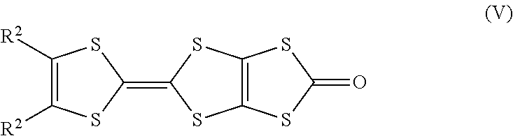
C12=C(SC(=C3SC([R2])=C([R2])S3)S1)SC(=O)S2
